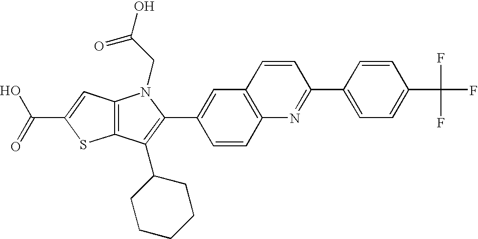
C(C1=CC2=C(S1)C(C1CCCCC1)=C(C1=CC3=C(C=C1)N=C(C1=CC=C(C(F)(F)F)C=C1)C=C3)N2CC(O)=O)(=O)O
